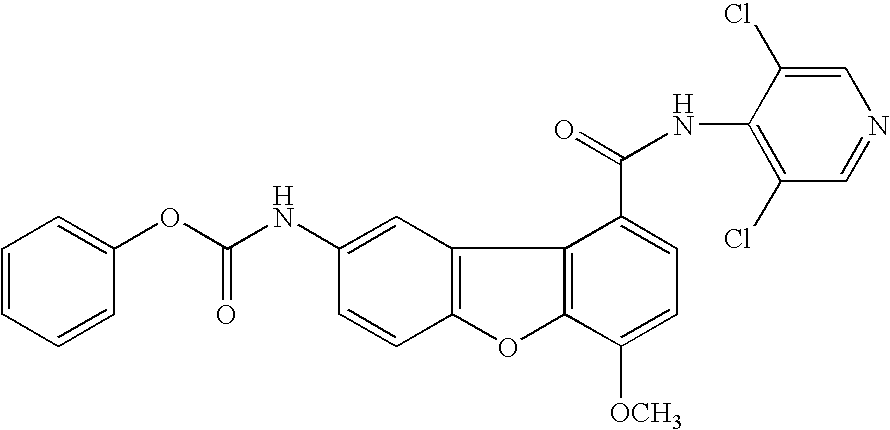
C12=C(C=C(NC(=O)OC3=CC=CC=C3)C=C1)C1=C(O2)C([OCH3])=CC=C1C(=O)NC1=C(Cl)C=NC=C1Cl
